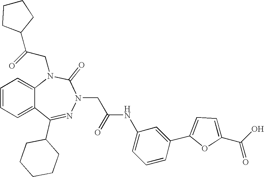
C1=CC=C2C(=C1)N(CC(C1CCCC1)=O)C(=O)N(CC(NC1=CC=CC(C3=CC=C(C(O)=O)O3)=C1)=O)N=C2C1CCCCC1
